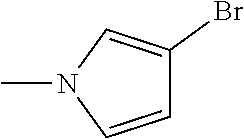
C1=CN(C)C=C1Br
